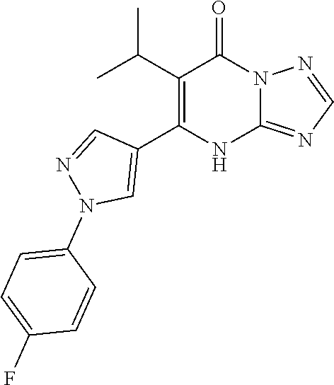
C12=NC=NN1C(=O)C(C(C)C)=C(C1=CN(C3=CC=C(F)C=C3)N=C1)N2
